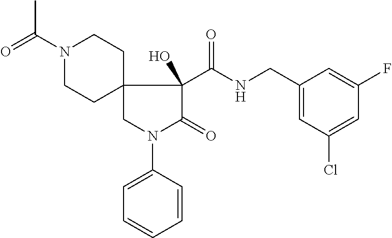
N1(C(C)=O)CCC2(CC1)CN(C1=CC=CC=C1)C(=O)C2(C(NCC1=CC(Cl)=CC(F)=C1)=O)O
